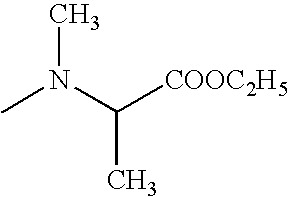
CN(C([COOC2H5])C)C
